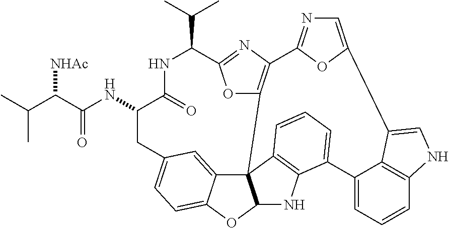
CC(C(C(=O)NC1CC2=CC=C3C(=C2)C24C(O3)NC3=C2C=CC=C3C2=CC=CC3=C2C(=CN3)C2=CN=C(C3=C4OC(=N3)C(C(C)C)NC1=O)O2)[NHAc])C
